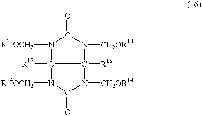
N1([CH2OR14])C2([R18])C([R18])(N([R14OCH2])C1=O)N([R14OCH2])C(=O)N2[CH2OR14]
